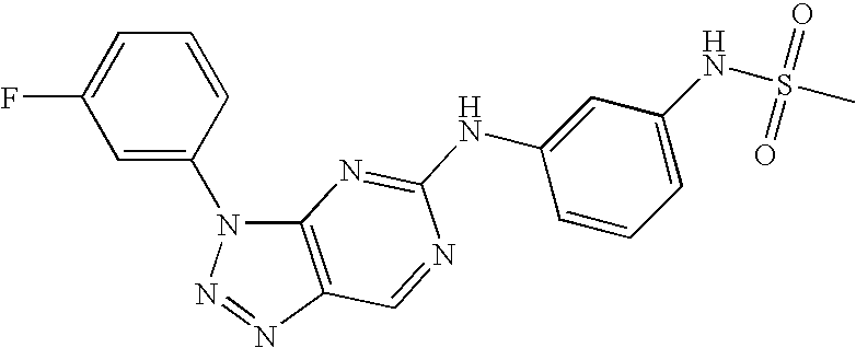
C1=C(N2C3=C(N=N2)C=NC(NC2=CC(NS(C)(=O)=O)=CC=C2)=N3)C=CC=C1F
